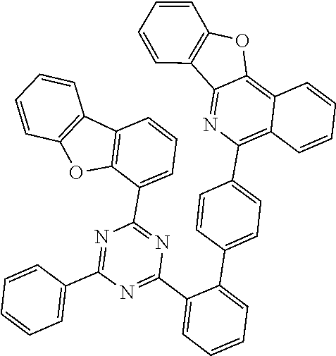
C1(C2=NC(C3=CC=CC=C3)=NC(C3=CC=CC4=C3OC3=C4C=CC=C3)=N2)=CC=CC=C1C1=CC=C(C2=C3C(=C4OC5=C(C=CC=C5)C4=N2)C=CC=C3)C=C1
